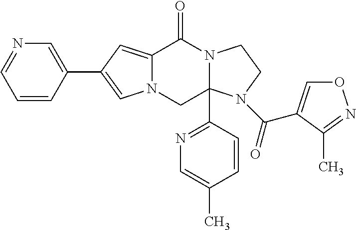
N12C(=CC(C3=CN=CC=C3)=C1)C(=O)N1C(C3=NC=C(C)C=C3)(C2)N(C(=O)C2=CON=C2C)CC1
